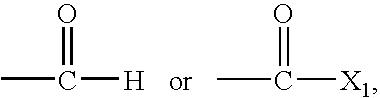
CC(=O)[H].CC(=O)[X1]
